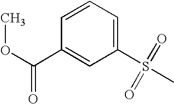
C1=CC=C(S(=O)(=O)C)C=C1C(OC)=O
